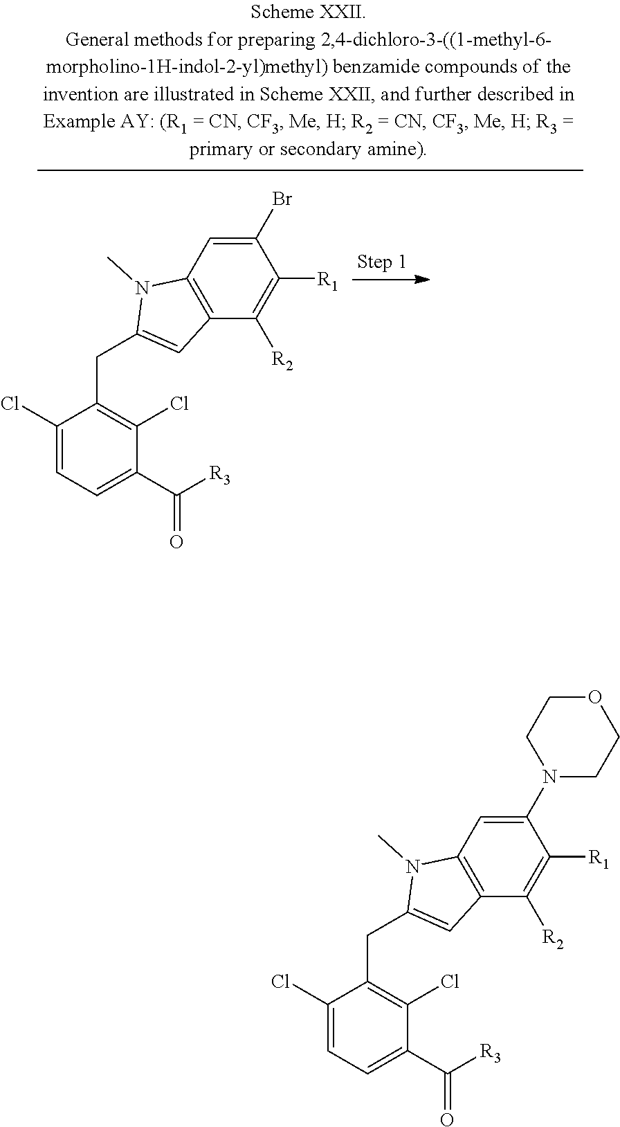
C1(Cl)=CC=C(C([R3])=O)C(Cl)=C1CC1=CC2=C(N1C)C=C(N1CCOCC1)C([R1])=C2[R2].C1(Cl)=CC=C(C([R3])=O)C(Cl)=C1CC1=CC2=C(N1C)C=C(Br)C([R1])=C2[R2]
